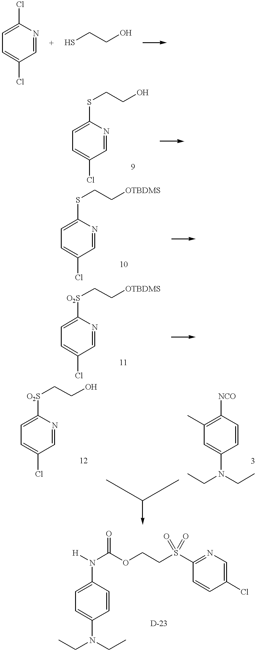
C1=C(Cl)C=NC(Cl)=C1.SCCO.C1=C(Cl)C=NC(SCCO)=C1.C1=C(Cl)C=NC(SCC[OTBDMS])=C1.C1=C(Cl)C=NC([O2S]CC[OTBDMS])=C1.C1=C(Cl)C=NC([O2S]CCO)=C1.C1=C(N(CC)CC)C=CC([NCO])=C1C.C1=C(N(CC)CC)C=CC(N([H])C(OCCS(C2=NC=C(Cl)C=C2)(=O)=O)=O)=C1
